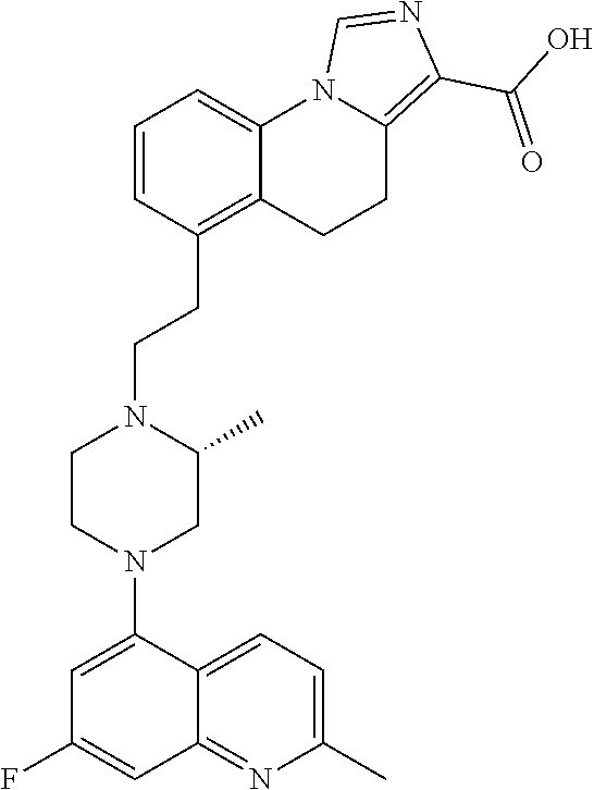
N1(C2=CC(F)=CC3=NC(C)=CC=C32)CC(C)N(CCC2=C3C(=CC=C2)N2C(=C(C(O)=O)N=C2)CC3)CC1
